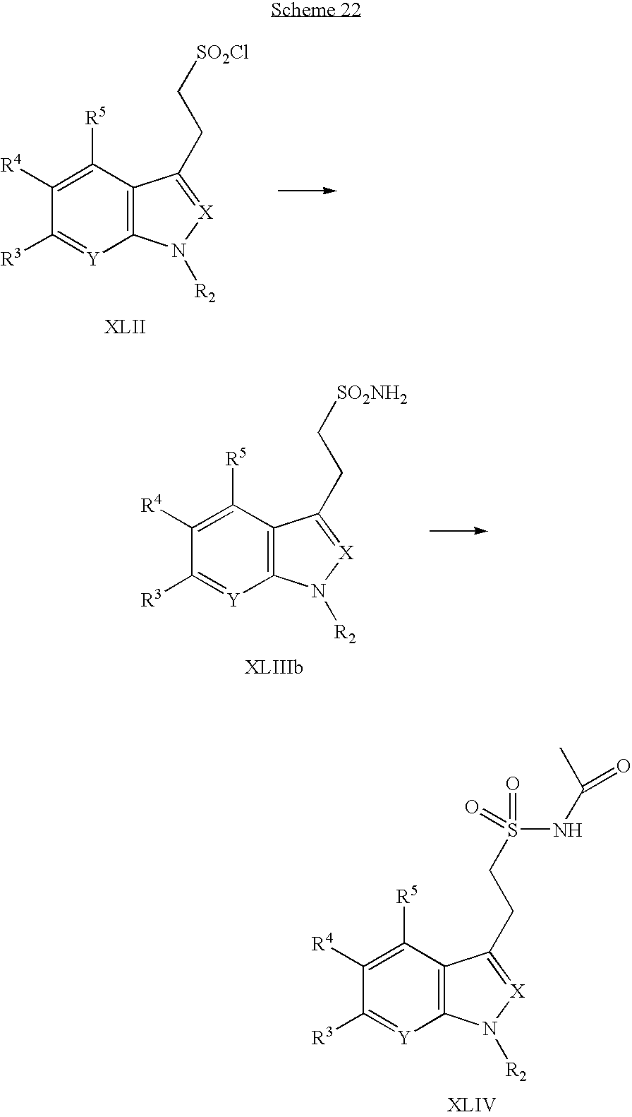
[XLII].C1([R5])=C([R4])C([R3])=[Y]C2=C1C(CC[SO2Cl])=[X]N2[R2].[XLIV].C1([R5])=C([R4])C([R3])=[Y]C2=C1C(CCS(=O)(NC(C)=O)=O)=[X]N2[R2].[XLIIIb].C1([R5])=C([R4])C([R3])=[Y]C2=C1C(CC[SO2NH2])=[X]N2[R2]
